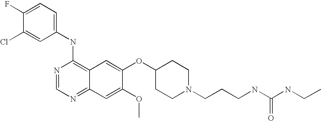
C1(NC2=C3C(=NC=N2)C=C(OC)C(OC2CCN(CCCNC(NCC)=O)CC2)=C3)=CC=C(F)C(Cl)=C1
